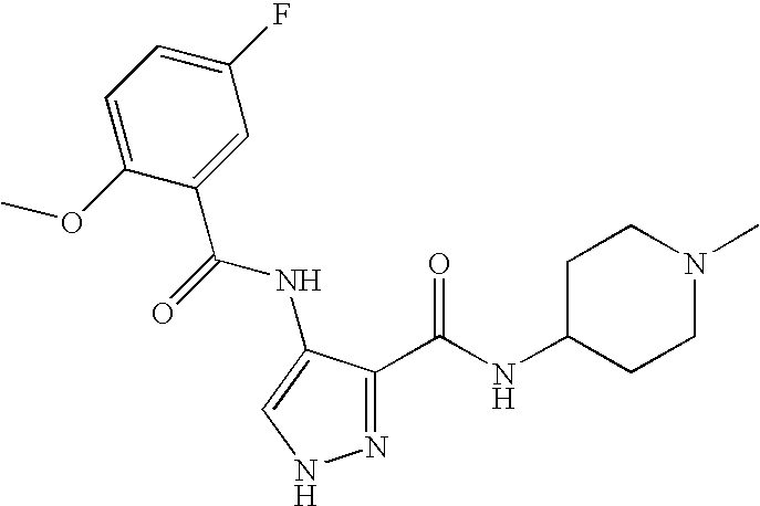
C1=C(OC)C(C(NC2=CNN=C2C(=O)NC2CCN(C)CC2)=O)=CC(F)=C1
